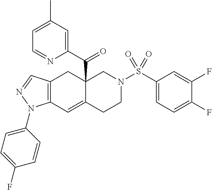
C12=C(C=NN1C1=CC=C(F)C=C1)CC1(C(=O)C3=CC(C)=CC=N3)C(=C2)CCN(S(C2=CC=C(F)C(F)=C2)(=O)=O)C1
